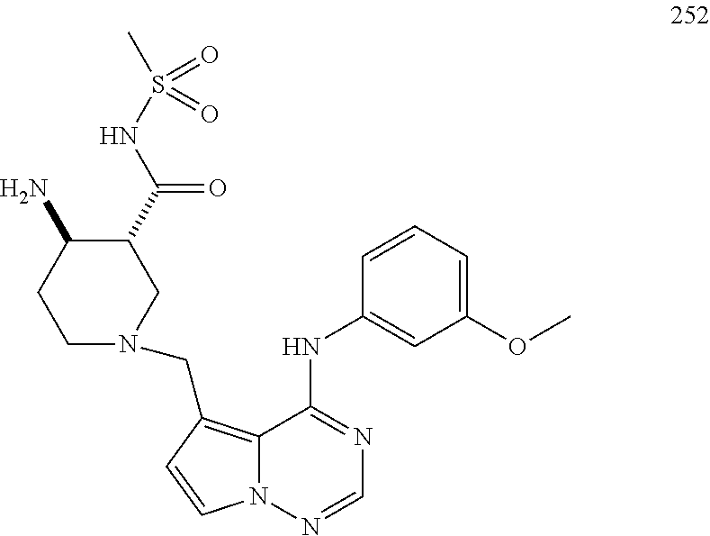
C12=C(CN3CC(C(NS(C)(=O)=O)=O)C(N)CC3)C=CN1N=CN=C2NC1=CC(OC)=CC=C1
